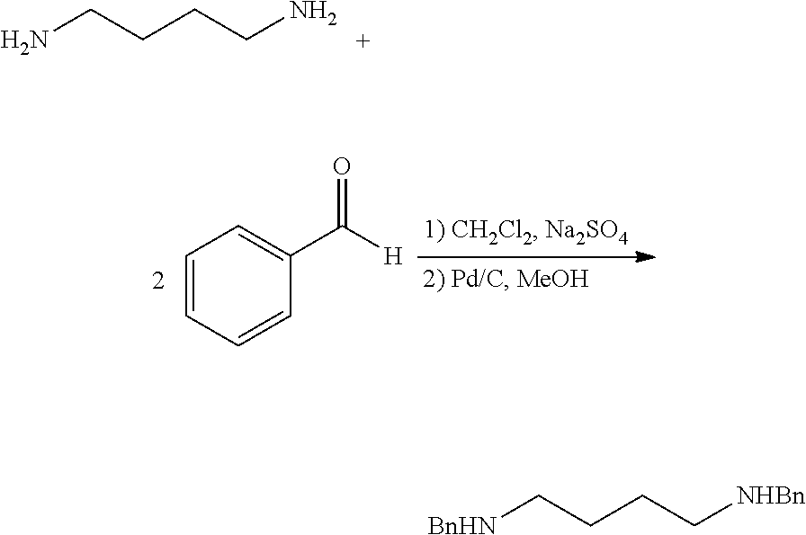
NCCCCN.C1=CC=CC(C([H])=O)=C1.[BnHN]CCCC[NHBn]
